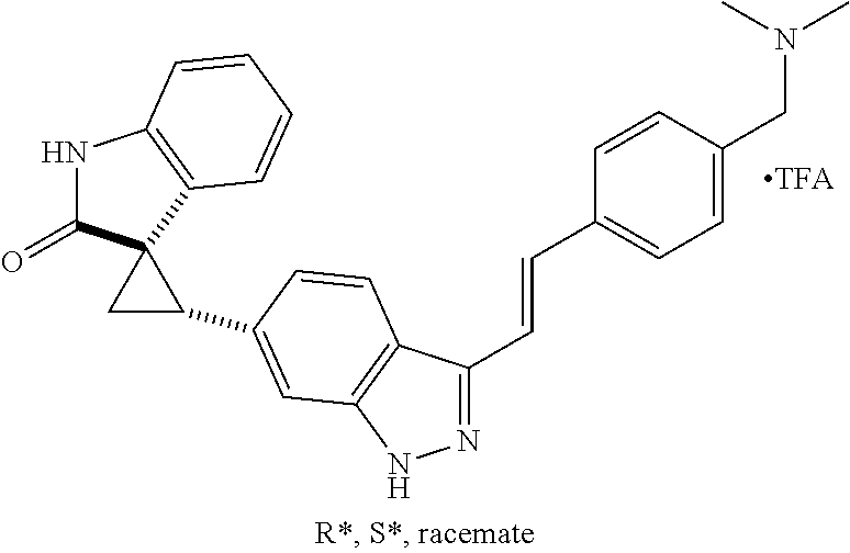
N1=C(C=CC2=CC=C(CN(C)C)C=C2)C2=C(N1)C=C(C1CC13C(=O)NC1=C3C=CC=C1)C=C2
